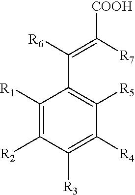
C1([R1])=C([R2])C([R3])=C([R4])C([R5])=C1C([R6])=C([R7])[COOH]
